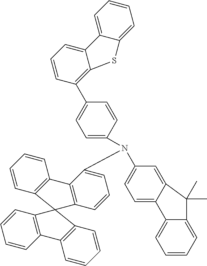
C1=CC2=C(C=C1)C1=C(C=CC=C1N(C1=CC=C3C(=C1)C(C)(C)C1=CC=CC=C31)C1=CC=C(C3=C4C(=CC=C3)C3=CC=CC=C3S4)C=C1)C21C2=C(C=CC=C2)C2=C1C=CC=C2
